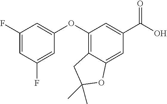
C1(F)=CC(F)=CC(OC2=C3C(=CC(C(O)=O)=C2)OC(C)(C)C3)=C1
